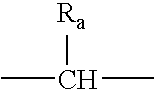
CC(C)[Ra]
